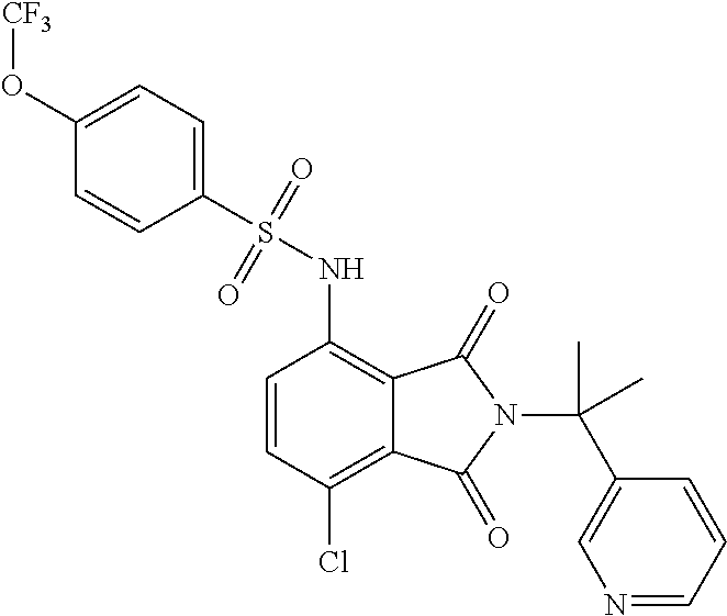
C1(O[CF3])=CC=C(S(=O)(=O)NC2=C3C(=C(Cl)C=C2)C(=O)N(C(C2=CN=CC=C2)(C)C)C3=O)C=C1
